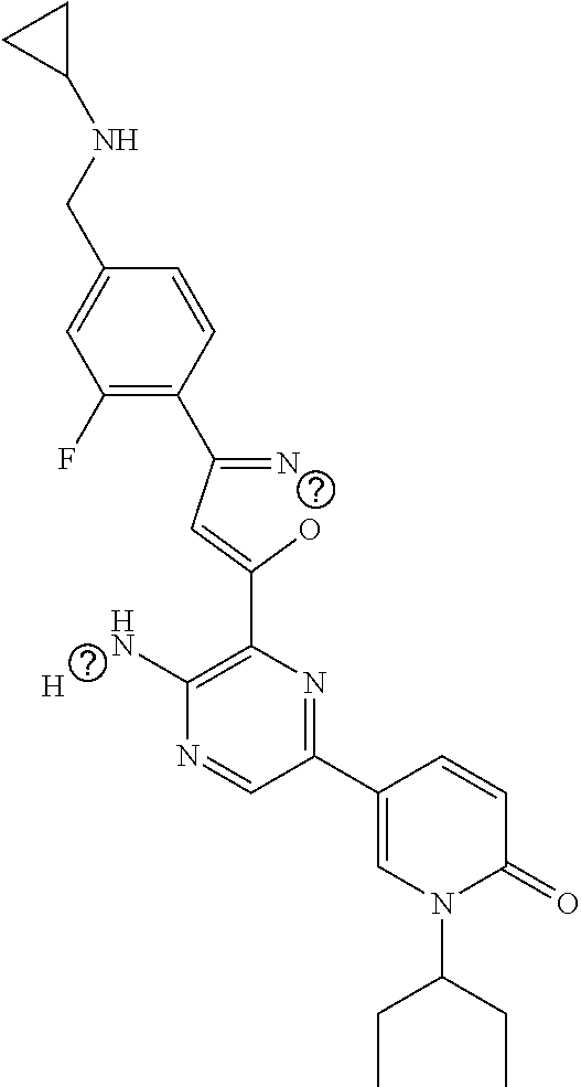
C1(F)=C(C(=N)C=C(O)C2=C(N)N=CC(C3=CN(C(CC)CC)C(=O)C=C3)=N2)C=CC(CNC2CC2)=C1.[H]
